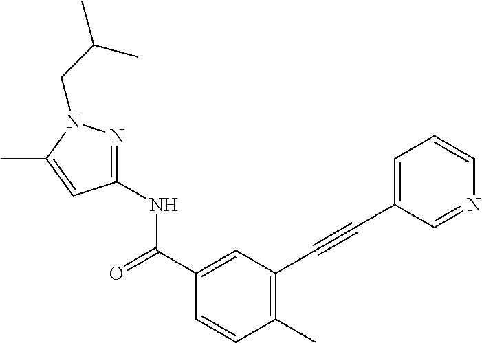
C1(C)=C(C#CC2=CC=CN=C2)C=C(C(NC2=NN(CC(C)C)C(C)=C2)=O)C=C1
